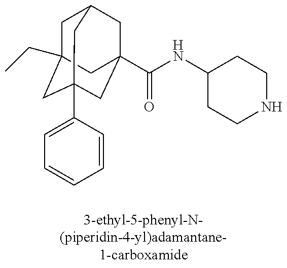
C1C2(CC)CC3(C4=CC=CC=C4)CC(C(NC4CCNCC4)=O)(CC1C3)C2
